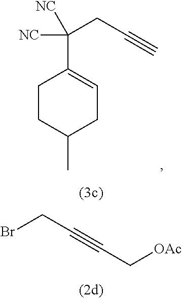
C1(C(CC#C)([NC])[NC])=CCC(C)CC1.BrCC#CC[OAc]
